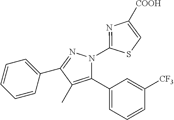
C1=CC=C(C2=NN(C3=NC([COOH])=CS3)C(C3=CC=CC([CF3])=C3)=C2C)C=C1
